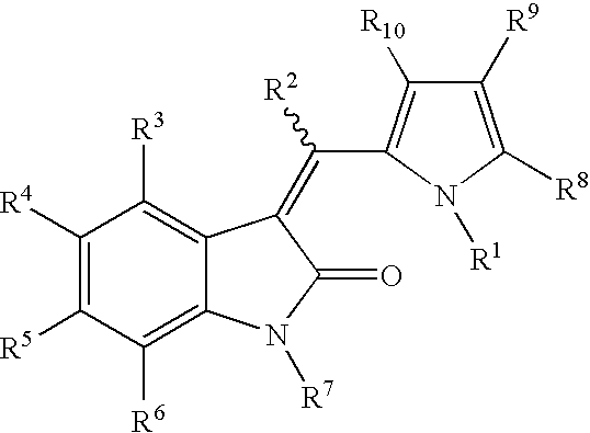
C1([R4])=C([R5])C([R6])=C2C(=C1[R3])C(=C([R2])C1=C([R10])C([R9])=C([R8])N1[R1])C(=O)N2[R7]
